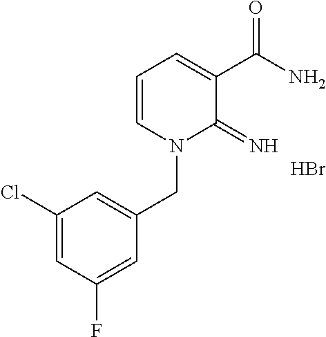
C1=CN(CC2=CC(Cl)=CC(F)=C2)C(=N)C(C(N)=O)=C1.Br
